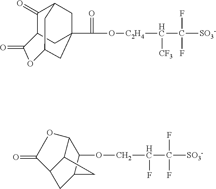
C(F)(C(F)([SO3-])F)COC1C2C3C(CC1C3)C(=O)O2.C1(=O)C2CC3(C(O[C2H4]C([CF3])C(F)([SO3-])F)=O)CC1CC(C3)OC2=O
